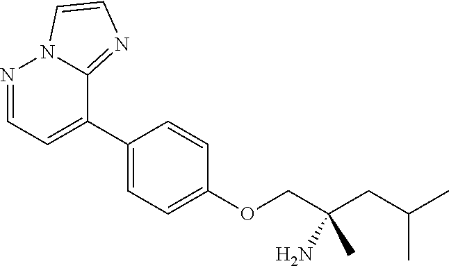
N1=CC=C(C2=CC=C(OCC(CC(C)C)(N)C)C=C2)C2=NC=CN12
